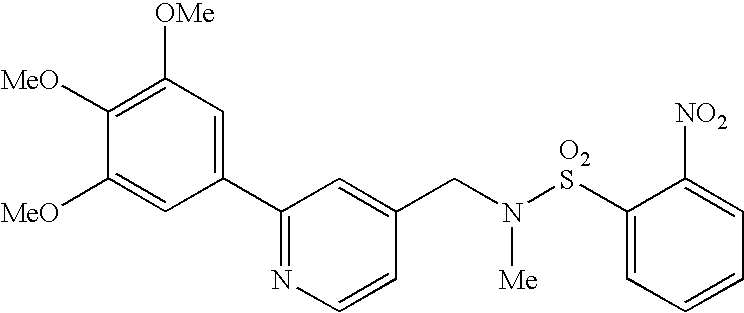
C1([MeO])=CC(C2=NC=CC(CN([O2S]C3=CC=CC=C3[NO2])[Me])=C2)=CC([OMe])=C1[MeO]
